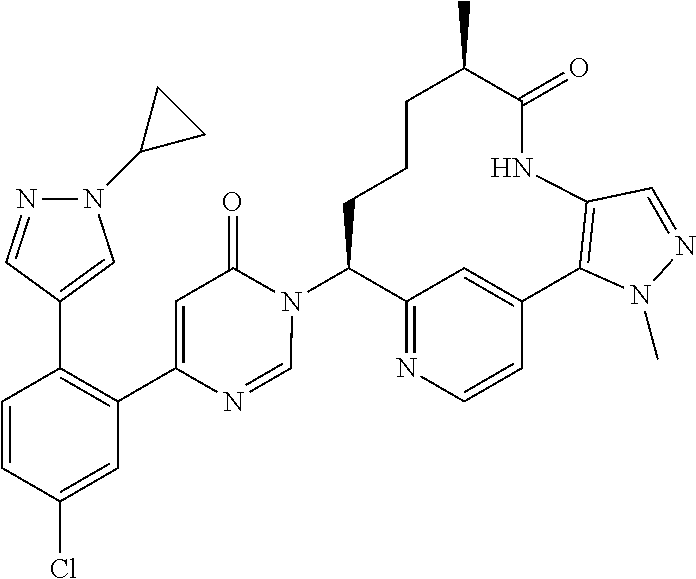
C12=NC=CC(=C1)C1=C(NC(=O)C(C)CCCC2N2C(=O)C=C(C3=C(C4=CN(C5CC5)N=C4)C=CC(Cl)=C3)N=C2)C=NN1C
